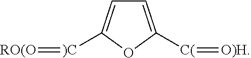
[C(](C1=CC=C([)C]=[RO(O])O1)=[O)H]
